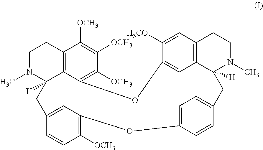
C12=C3C(=C([OCH3])C([OCH3])=C1[OCH3])OC1=CC4=C(C=C1[H3CO])CCN(C)C4([H])CC1=CC=C(C=C1)OC1=C([OCH3])C=CC(=C1)CC3([H])N(C)CC2
